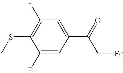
C1(F)=CC(C(CBr)=O)=CC(F)=C1SC
